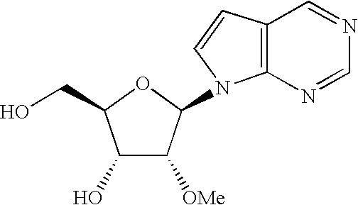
C1(O)C([OMe])C(N2C3=C(C=C2)C=NC=N3)OC1CO
